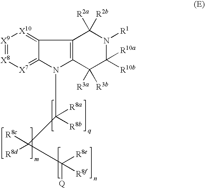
[X9]1=[X8][X7]=C2C(=[X10]1)C1=C(N2C([R8a])([R8b])C(C([R8e])([R8f])[Q])([R8c])[R8d])C([R3a])([R3b])C([R10a])([R10b])N([R1])C1([R2a])[R2b]
